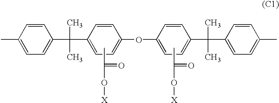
CC1=CC=C(C(C2=CC=C(OC3=CC=C(C(C4=CC=C(C)C=C4)(C)C)C=C3)C=C2)(C)C)C=C1.CC(O[X])=O.CC(O[X])=O
